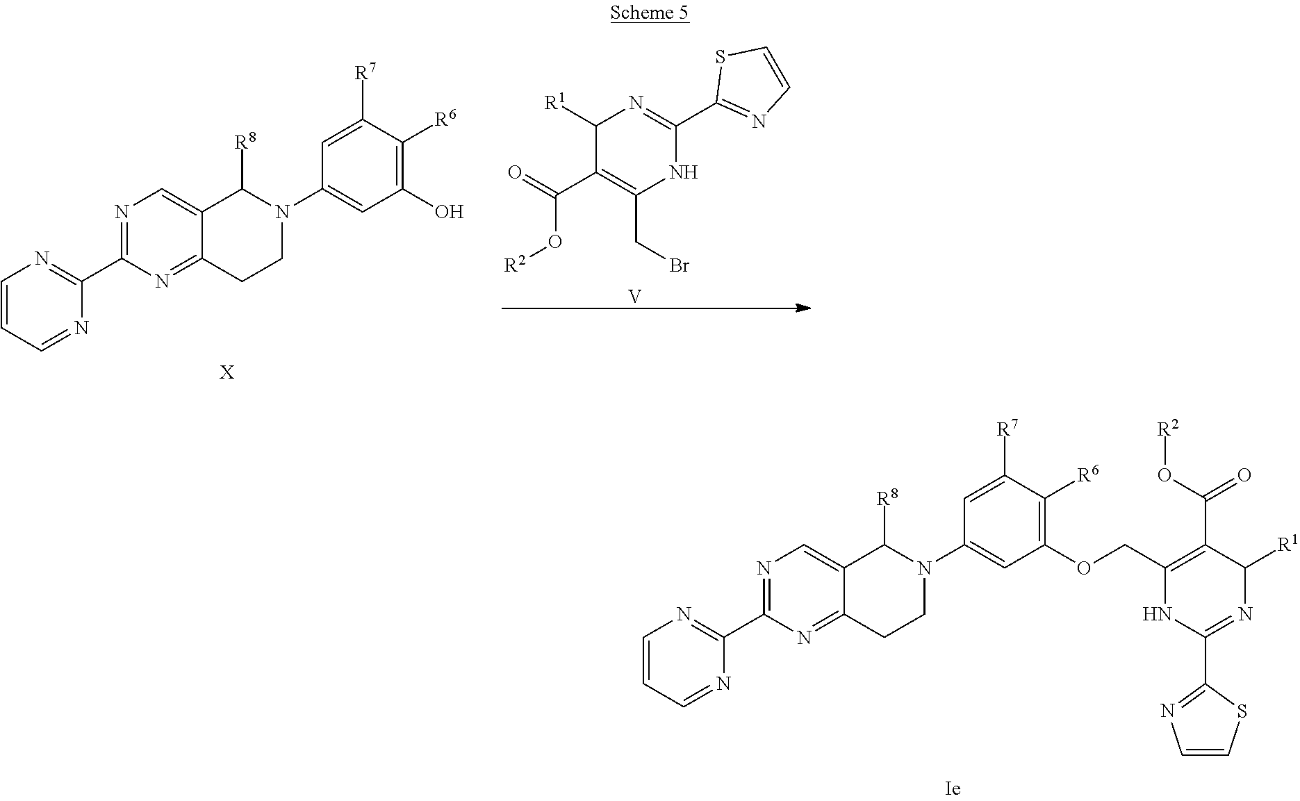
C1=CC=NC(C2=NC=C3C(=N2)CCN(C2=CC(OCC4=C(C(=O)O[R2])C([R1])N=C(C5=NC=CS5)N4)=C([R6])C([R7])=C2)C3[R8])=N1.C1=CC=NC(C2=NC=C3C(=N2)CCN(C2=CC(O)=C([R6])C([R7])=C2)C3[R8])=N1.[X].C1([R1])C(C(=O)O[R2])=C(CBr)NC(C2=NC=CS2)=N1.[V]
